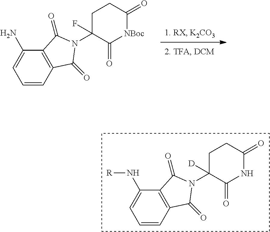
C1=CC2=C(C(N[R])=C1)C(=O)N(C1([D])C(=O)NC(=O)CC1)C2=O.C1=CC2=C(C(N)=C1)C(=O)N(C1(F)C(=O)[NBoc]C(=O)CC1)C2=O
